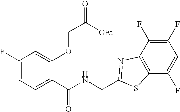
C1(F)=CC=C(C(NCC2=NC3=C(C(F)=CC(F)=C3F)S2)=O)C(OCC([OEt])=O)=C1
